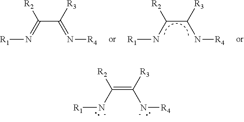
C(C([R3])N[R4])(N[R1])[R2].C(C([R3])=N[R4])(=N[R1])[R2].C(=C([R3])[N-][R4])([N-][R1])[R2]
